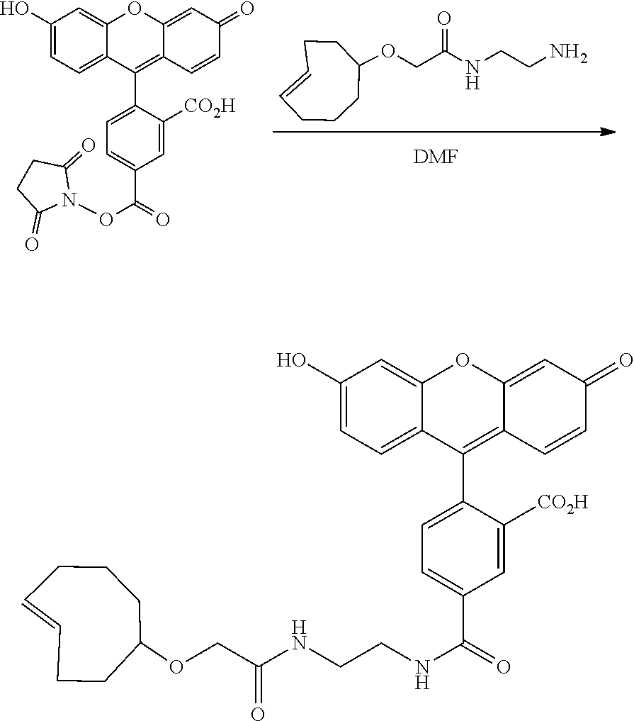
C1(O)=CC=C2C(=C1)OC1=CC(=O)C=CC1=C2C1=CC=C(C(=O)ON2C(=O)CCC2=O)C=C1[CO2H].[DMF].C(CNC(COC1CCC=CCCC1)=O)N.C1(O)=CC=C2C(=C1)OC1=CC(=O)C=CC1=C2C1=CC=C(C(=O)NCCNC(COC2CCC=CCCC2)=O)C=C1[CO2H]
